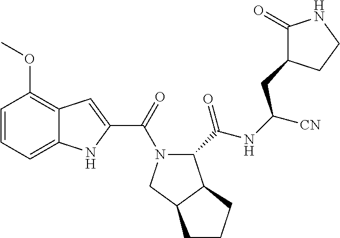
C1=CC=C2C(=C1OC)C=C(C(=O)N1C(C(=O)NC([CN])CC3C(=O)NCC3)C3C(C1)CCC3)N2
